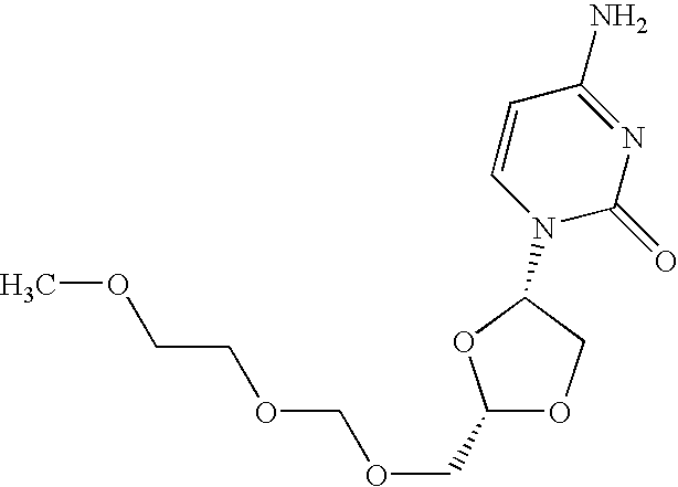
COCCOCOCC1OCC(N2C(=O)N=C(N)C=C2)O1
